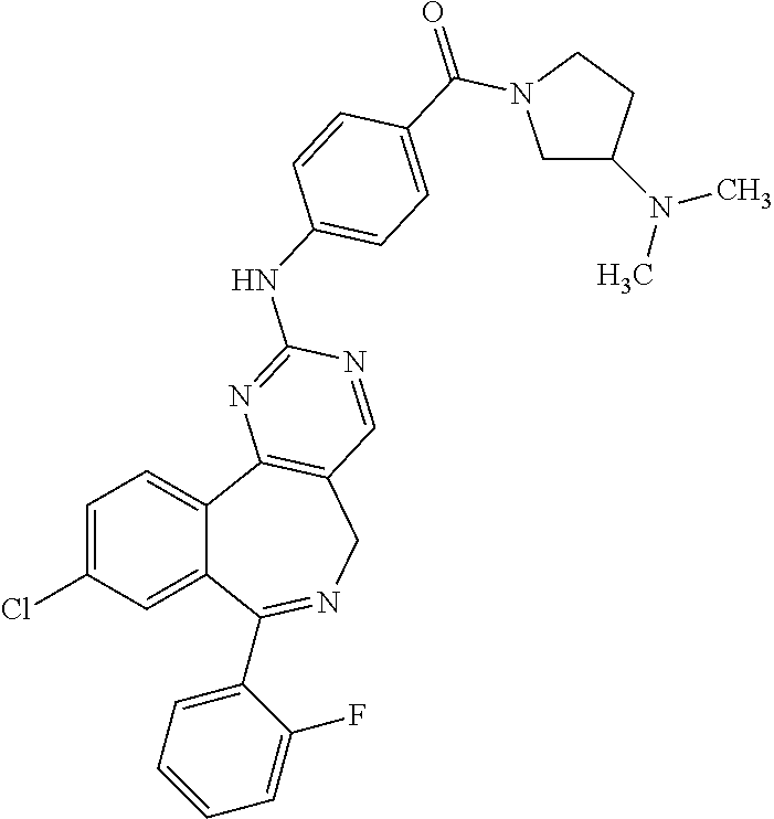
C1=C(Cl)C=C2C(=C1)C1=C(CN=C2C2=CC=CC=C2F)C=NC(NC2=CC=C(C(=O)N3CC(N(C)C)CC3)C=C2)=N1
